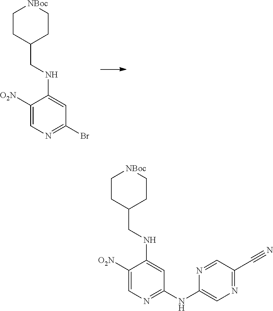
C1([O2N])=CN=C(NC2=CN=C(C#N)C=N2)C=C1NCC1CC[NBoc]CC1.C1([O2N])=CN=C(Br)C=C1NCC1CC[NBoc]CC1
